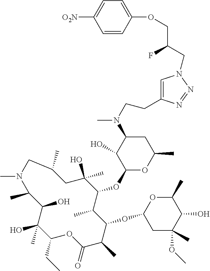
C1(CC)C(C)(O)C(O)C(C)N(C)CC(C)CC(O)(C)C(OC2OC(C)CC(N(C)CCC3=CN(CC(COC4=CC=C([O2N])C=C4)F)N=N3)C2O)C(C)C(OC2CC(C)(OC)C(O)C(C)O2)C(C)C(=O)O1
